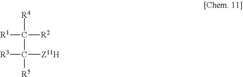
[R4]C(C([R5])([Z11H])[R3])([R2])[R1]
